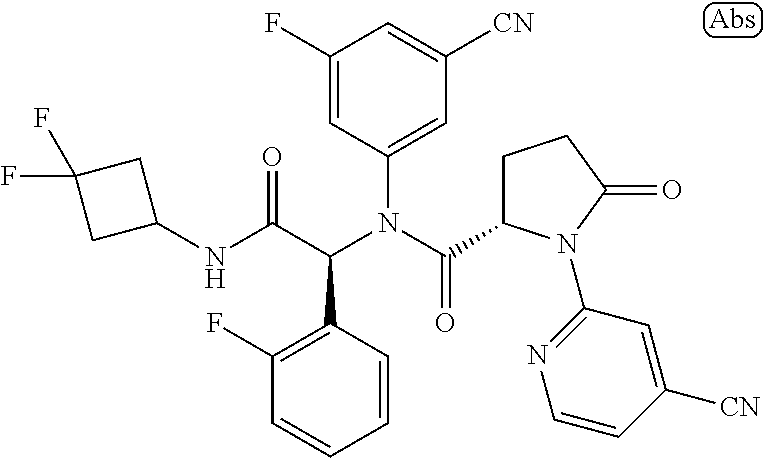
C1(F)=CC(N(C(=O)C2CCC(=O)N2C2=NC=CC([CN])=C2)C(C(NC2CC(F)(F)C2)=O)C2=C(F)C=CC=C2)=CC([CN])=C1
